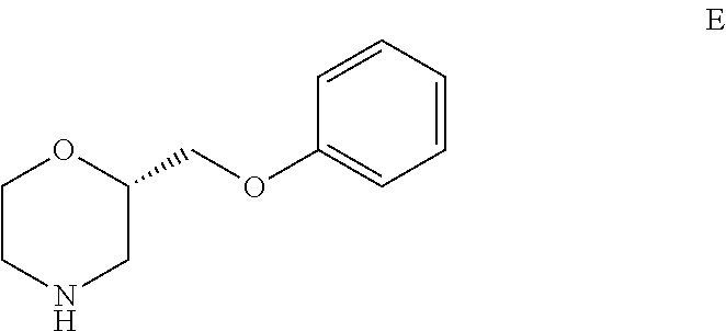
C1CNCC(COC2=CC=CC=C2)O1
